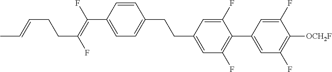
C1=CC(C(=C(F)CCC=CC)F)=CC=C1CCC1=CC(F)=C(C2=CC(F)=C([OCH2F])C(F)=C2)C(F)=C1
